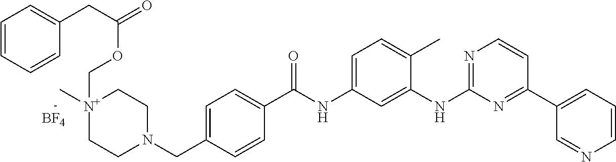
C1=CC=CC(CC(=O)OC[N+]2(C)CCN(CC3=CC=C(C(NC4=CC=C(C)C(NC5=NC=CC(C6=CC=CN=C6)=N5)=C4)=O)C=C3)CC2)=C1.[BF4]
